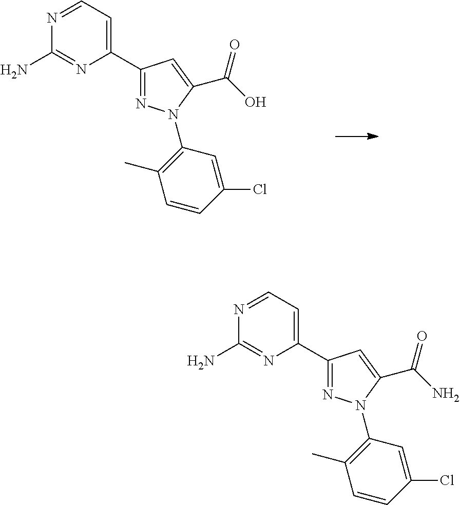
N1=CC=C(C2=NN(C3=C(C)C=CC(Cl)=C3)C(C(O)=O)=C2)N=C1N.N1=CC=C(C2=NN(C3=C(C)C=CC(Cl)=C3)C(C(N)=O)=C2)N=C1N
